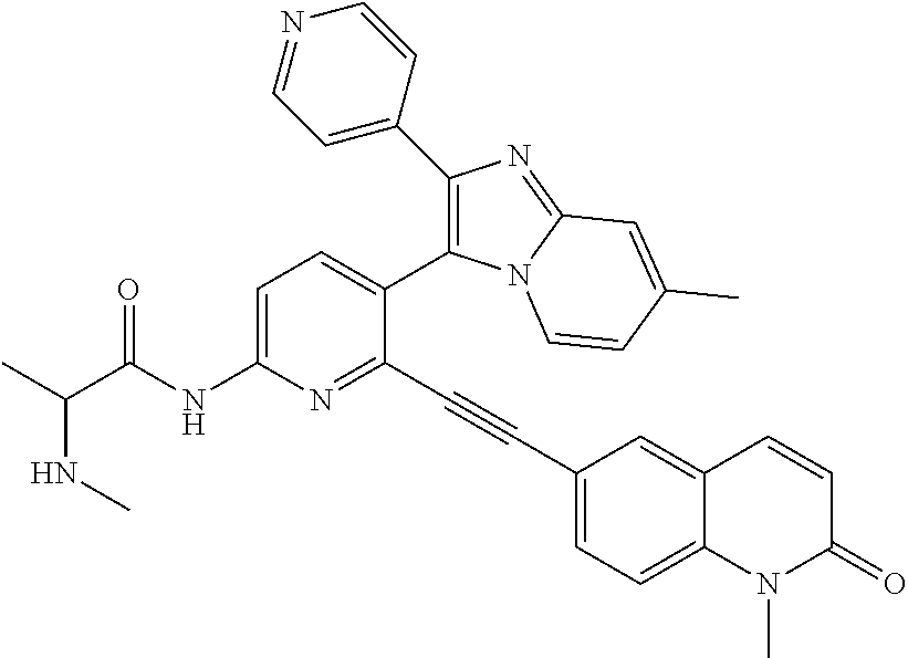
C1=C(NC(C(C)NC)=O)N=C(C#CC2=CC=C3C(=C2)C=CC(=O)N3C)C(C2=C(C3=CC=NC=C3)N=C3N2C=CC(C)=C3)=C1
